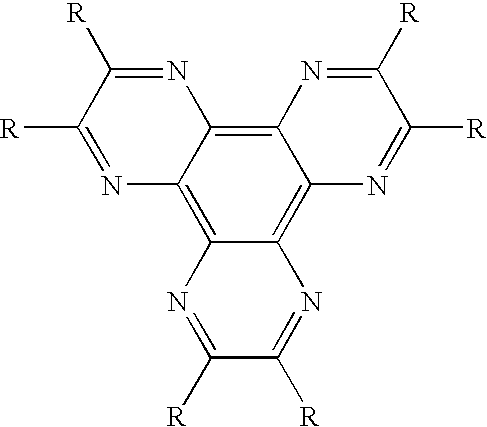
N1=C([R])C([R])=NC2=C3C(=C4C(=C12)N=C([R])C([R])=N4)N=C([R])C([R])=N3
